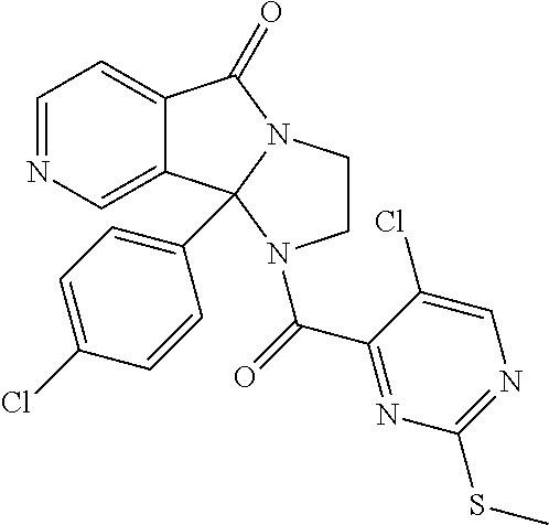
C1=NC=C2C(=C1)C(=O)N1CCN(C(C3=NC(SC)=NC=C3Cl)=O)C21C1=CC=C(Cl)C=C1
